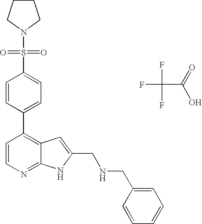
FC(F)(C(=O)O)F.C1(C2=C3C(=NC=C2)NC(CNCC2=CC=CC=C2)=C3)=CC=C(S(N2CCCC2)(=O)=O)C=C1
